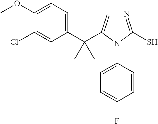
N1=C(S)N(C2=CC=C(F)C=C2)C(C(C2=CC=C(OC)C(Cl)=C2)(C)C)=C1
